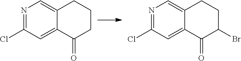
N1=C(Cl)C=C2C(=C1)CCCC2=O.N1=C(Cl)C=C2C(=C1)CCC(Br)C2=O
